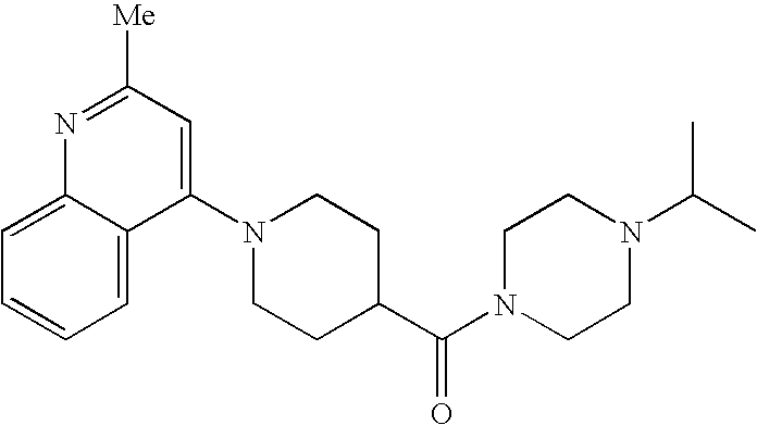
N1=C([Me])C=C(N2CCC(C(N3CCN(C(C)C)CC3)=O)CC2)C2=CC=CC=C12
